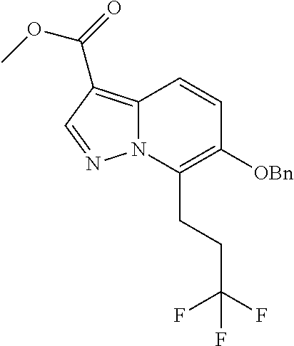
C12=C(C(=O)OC)C=NN1C(CCC(F)(F)F)=C([OBn])C=C2
